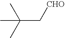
CC(C)(C)C[CHO]
